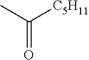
CC([C5H11])=O
